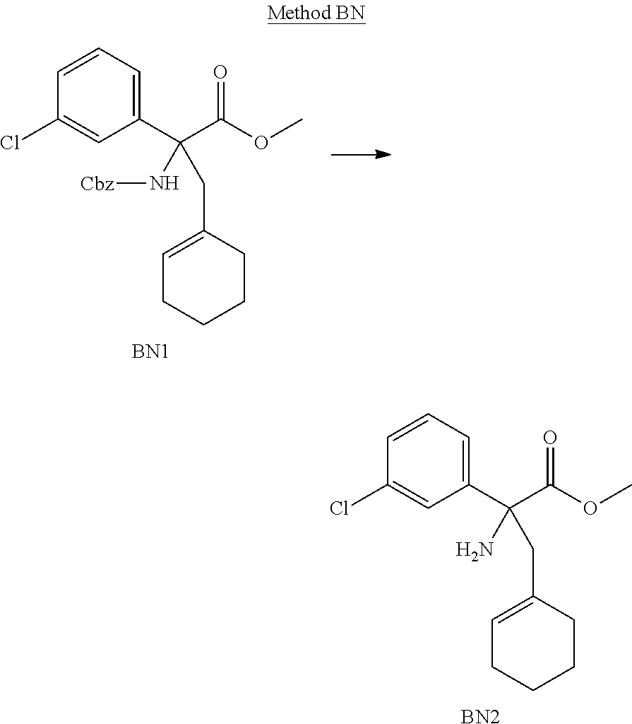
C1(Cl)=CC(C(C(OC)=O)(N[Cbz])CC2=CCCCC2)=CC=C1.[BN1].C1(Cl)=CC(C(C(OC)=O)(N)CC2=CCCCC2)=CC=C1.[BN2]
